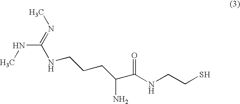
N(C(=NC)NCCCC(C(NCCS)=O)N)C
